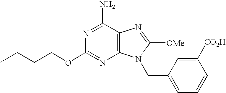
CCCCOC1=NC2=C(C(N)=N1)N=C([OMe])N2CC1=CC=CC([CO2H])=C1
